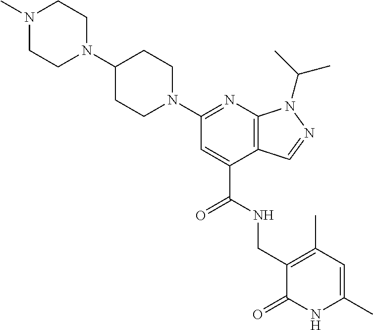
C1CN(C2=NC3=C(C(C(=O)NCC4=C(C)C=C(C)NC4=O)=C2)C=NN3C(C)C)CCC1N1CCN(C)CC1
